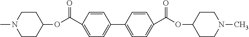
C1=C(C2=CC=C(C(OC3CCN(C)CC3)=O)C=C2)C=CC(C(OC2CCN(C)CC2)=O)=C1
